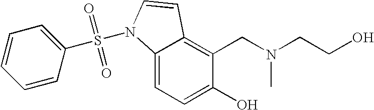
C1(O)=CC=C2C(=C1CN(C)CCO)C=CN2S(=O)(=O)C1=CC=CC=C1
